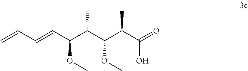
O=C(C(C(C(C(C=CC=C)OC)C)OC)C)O
